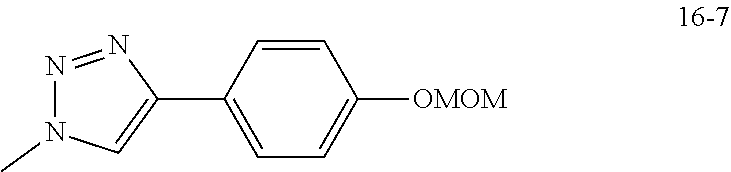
C1=C(C2=CN(C)N=N2)C=CC([OMOM])=C1
